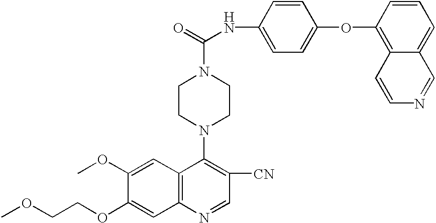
COCCOC1=CC2=C(C=C1OC)C(N1CCN(C(=O)NC3=CC=C(OC4=C5C(=CC=C4)C=NC=C5)C=C3)CC1)=C([CN])C=N2
